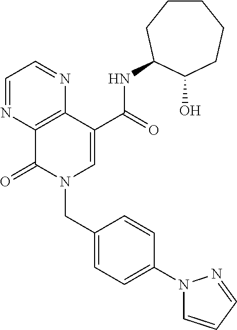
C1=NC2=C(N=C1)C(C(=O)NC1CCCCCC1O)=CN(CC1=CC=C(N3C=CC=N3)C=C1)C2=O
